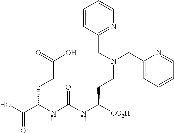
OC(C(NC(NC([CO2H])CCN(CC1=CC=CC=N1)CC1=NC=CC=C1)=O)CCC(=O)O)=O
